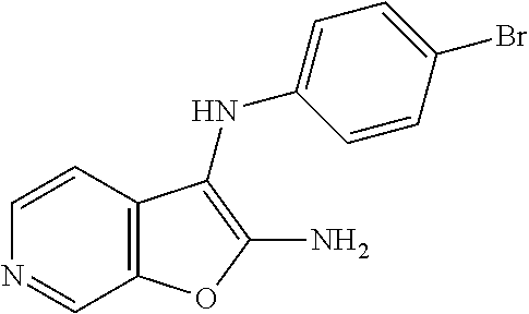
C12=C(C=CN=C1)C(NC1=CC=C(Br)C=C1)=C(N)O2
